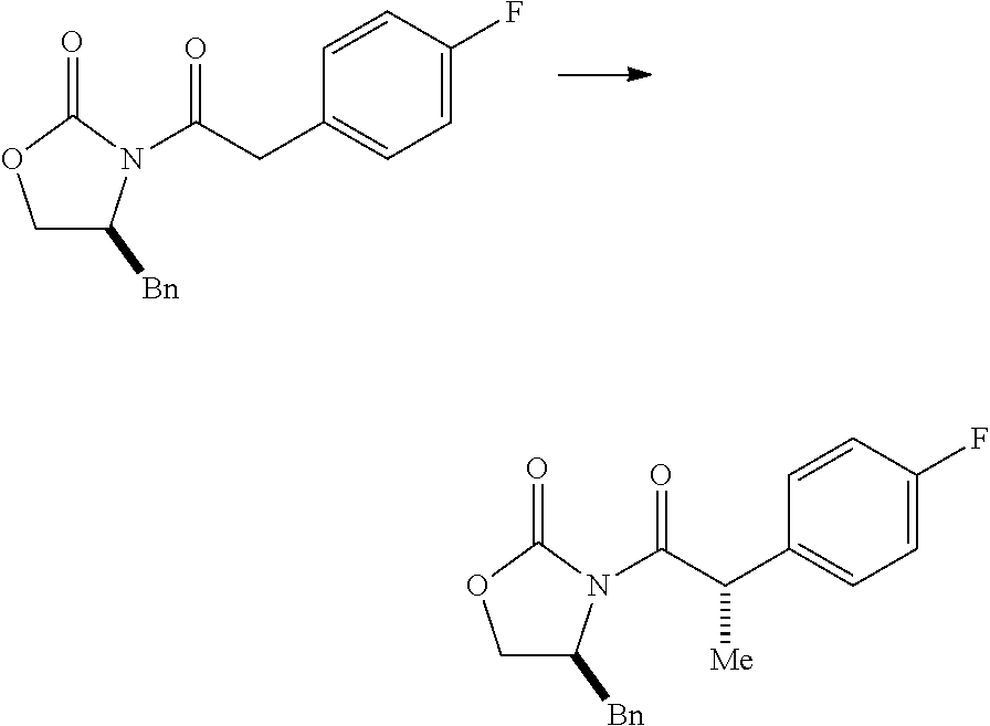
C1C([Bn])N(C(CC2=CC=C(F)C=C2)=O)C(=O)O1.C1C([Bn])N(C(C(C2=CC=C(F)C=C2)[Me])=O)C(=O)O1
